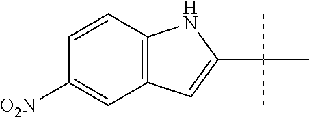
C12=C(C=C([O2N])C=C1)C=C(C(C)(C)C)N2
